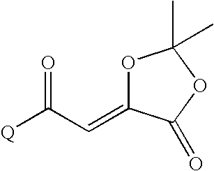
O1C(=CC([Q])=O)C(=O)OC1(C)C
